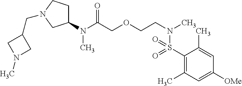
C1(N(C(COCCN(C)S(C2=C(C)C=C([OMe])C=C2C)(=O)=O)=O)C)CCN(CC2CN(C)C2)C1
